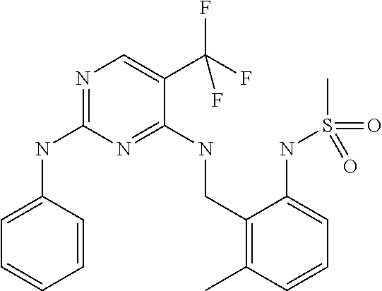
N1=C(NC2=CC=CC=C2)N=C(NCC2=C(C)C=CC=C2NS(C)(=O)=O)C(C(F)(F)F)=C1
